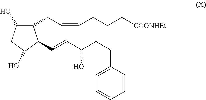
C1(CC=CCCC[COONHEt])C(O)CC(O)C1C=CC(CCC1=CC=CC=C1)O
